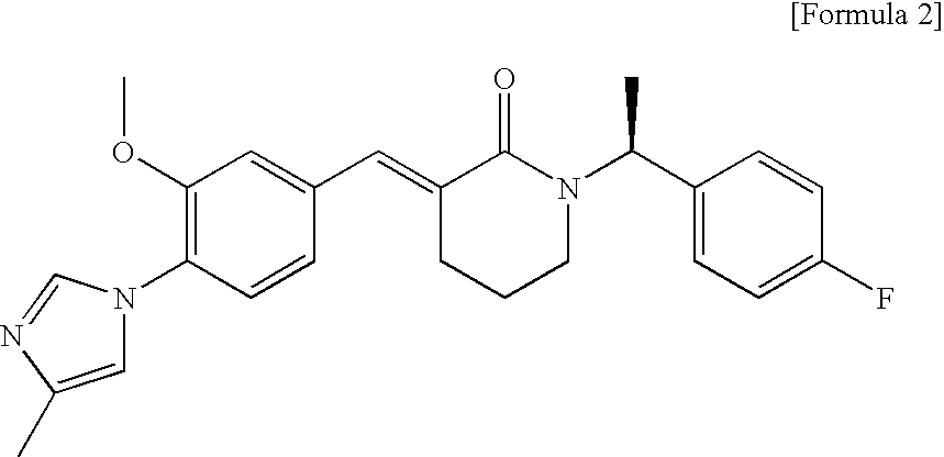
COC1=C(N2C=C(C)N=C2)C=CC(C=C2CCCN(C(C3=CC=C(F)C=C3)C)C2=O)=C1
